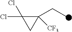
C1(Cl)(Cl)C(CC)([CF3])C1
